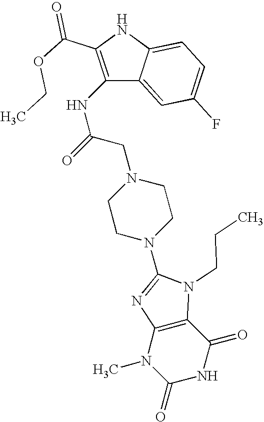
C12=C(C(=O)NC(=O)N1C)N(CCC)C(N1CCN(CC(NC3=C(C(OCC)=O)NC4=CC=C(F)C=C34)=O)CC1)=N2
